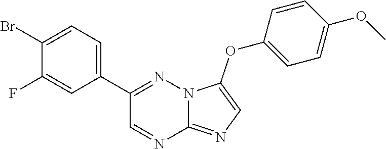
C1(C2=CC=C(Br)C(F)=C2)=NN2C(=NC=C2OC2=CC=C(OC)C=C2)N=C1
